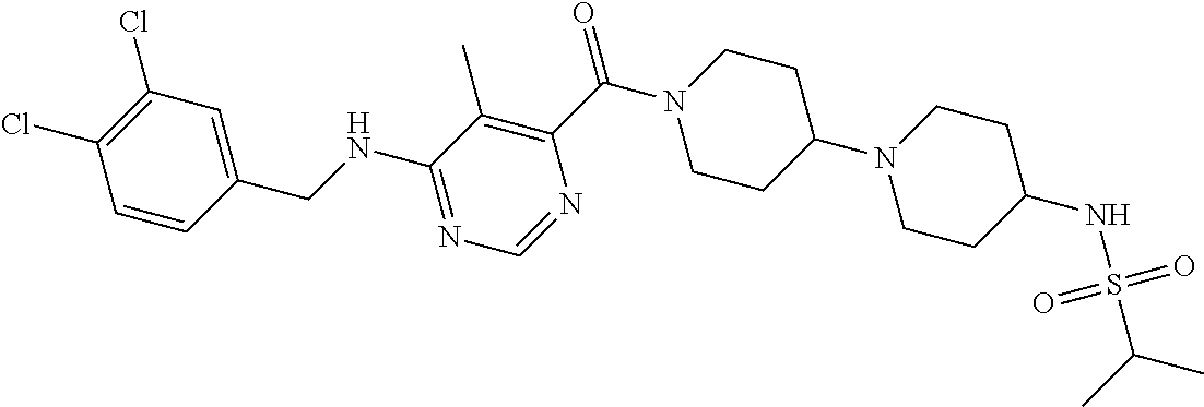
C1(NCC2=CC(Cl)=C(Cl)C=C2)=NC=NC(C(N2CCC(N3CCC(NS(C(C)C)(=O)=O)CC3)CC2)=O)=C1C
